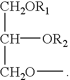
[CH2OR1]C([OR2])[CH2O]C
